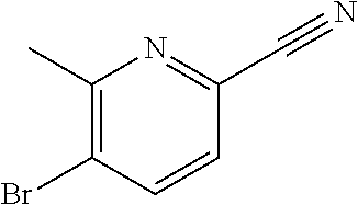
C1(C)=C(Br)C=CC(C#N)=N1
